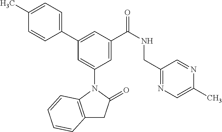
C1(C)=CC=C(C2=CC(C(NCC3=NC=C(C)N=C3)=O)=CC(N3C4=C(CC3=O)C=CC=C4)=C2)C=C1
